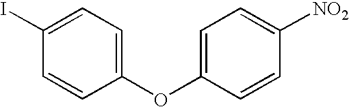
C1=C(OC2=CC=C(I)C=C2)C=CC([NO2])=C1
